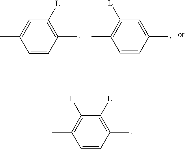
C1=CC(C)=C([L])C([L])=C1C.C1=CC(C)=C([L])C=C1C.C1=CC(C)=CC([L])=C1C
